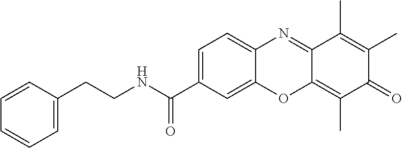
C1=C(C(NCCC2=CC=CC=C2)=O)C=C2C(=C1)N=C1C(=C(C)C(=O)C(C)=C1C)O2
